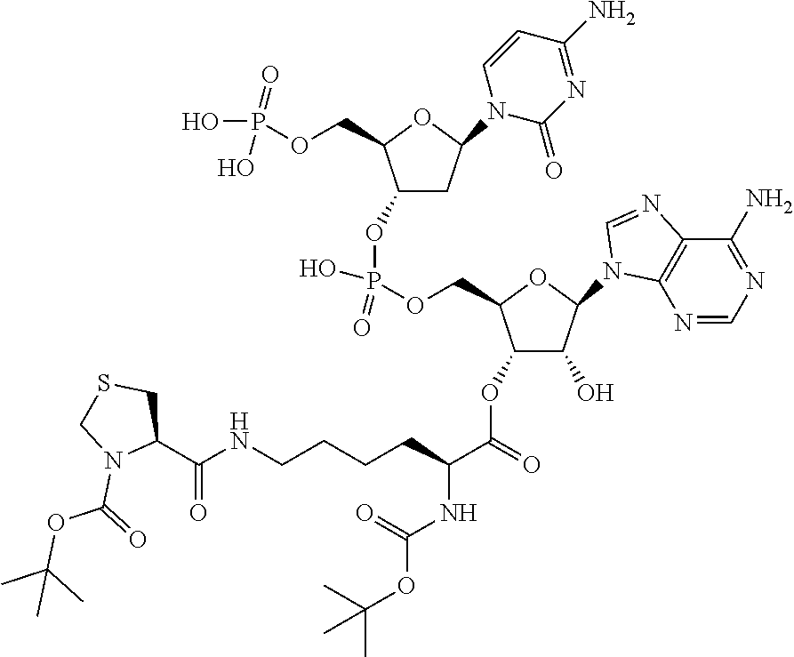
C1(C(NCCCCC(C(=O)OC2C(O)C(N3C4=C(C(N)=NC=N4)N=C3)OC2COP(OC2CC(N3C(=O)N=C(N)C=C3)OC2COP(=O)(O)O)(O)=O)NC(OC(C)(C)C)=O)=O)CSCN1C(=O)OC(C)(C)C
